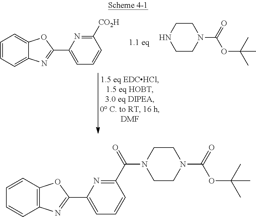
C12=CC=CC=C1OC(C1=CC=CC([CO2H])=N1)=N2.N1CCN(C(=O)OC(C)(C)C)CC1.C12=C(C=CC=C1)OC(C1=CC=CC(C(=O)N3CCN(C(=O)OC(C)(C)C)CC3)=N1)=N2
